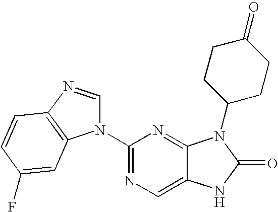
C12=CN=C(N3C=NC4=C3C=C(F)C=C4)N=C1N(C1CCC(=O)CC1)C(=O)N2
